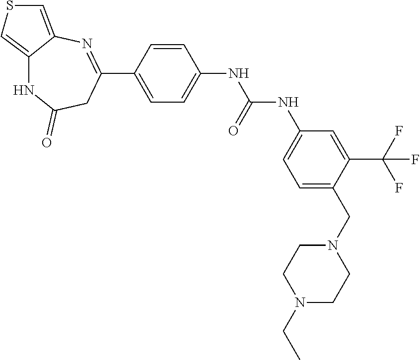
C1=CC(C2=NC3=CSC=C3NC(=O)C2)=CC=C1NC(=O)NC1=CC=C(CN2CCN(CC)CC2)C(C(F)(F)F)=C1
